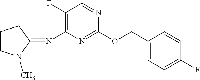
C1(F)=C(N=C2CCCN2C)N=C(OCC2=CC=C(F)C=C2)N=C1
